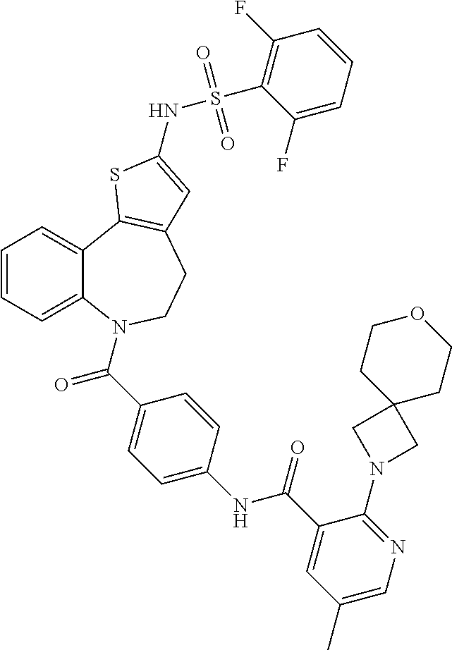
C1=CC=C2C(=C1)C1=C(CCN2C(=O)C2=CC=C(NC(=O)C3=CC(C)=CN=C3N3CC4(C3)CCOCC4)C=C2)C=C(NS(=O)(=O)C2=C(F)C=CC=C2F)S1
